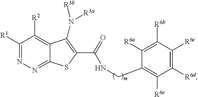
C1([R1])=NN=C2C(=C1[R2])C(N([R3a])[R3b])=C(C(=O)NCC1=C([R6e])C([R6d])=C([R6c])C([R6b])=C1[R6a])S2
